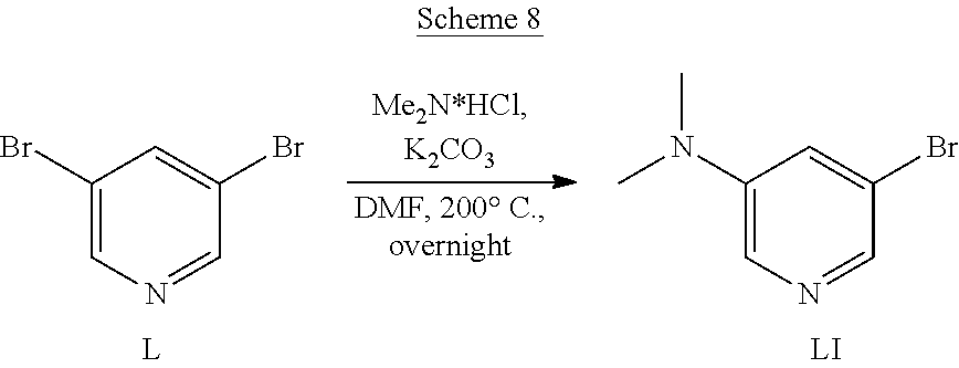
C1(Br)=CN=CC(Br)=C1.C1(N(C)C)=CN=CC(Br)=C1
